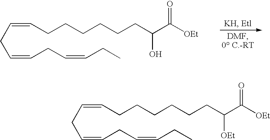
C(=CCC=CCC)CC=CCCCCCCC(C([OEt])=O)O.C(=CCC=CCC)CC=CCCCCCCC(C([OEt])=O)[OEt]
